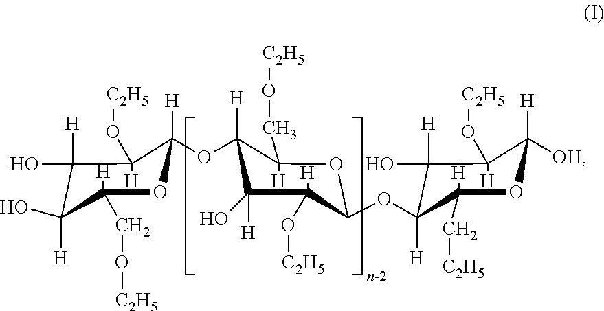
C1([H])(O)C([H])(O)C([H])(CO[C2H5])OC([H])(OC2([H])C([H])(O)C([H])(O[C2H5])C(OC3([H])C([H])(O)C([H])(O[C2H5])C([H])([OH])OC3([H])C[C2H5])OC2([H])CO[C2H5])C1([H])O[C2H5]
